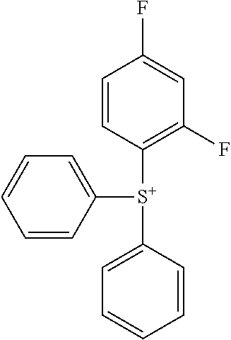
C1=CC([S+](C2=C(F)C=C(F)C=C2)C2=CC=CC=C2)=CC=C1
